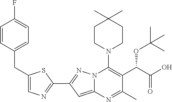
C1=CC(CC2=CN=C(C3=NN4C(=C3)N=C(C)C(C(C(O)=O)OC(C)(C)C)=C4N3CCC(C)(C)CC3)S2)=CC=C1F
